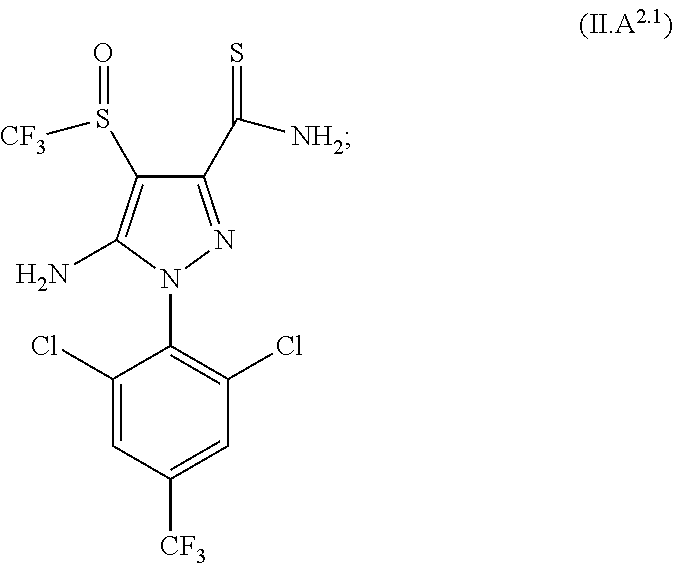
C1(Cl)=CC([CF3])=CC(Cl)=C1N1N=C(C(=S)[NH2])C(S(=O)[CF3])=C1N
